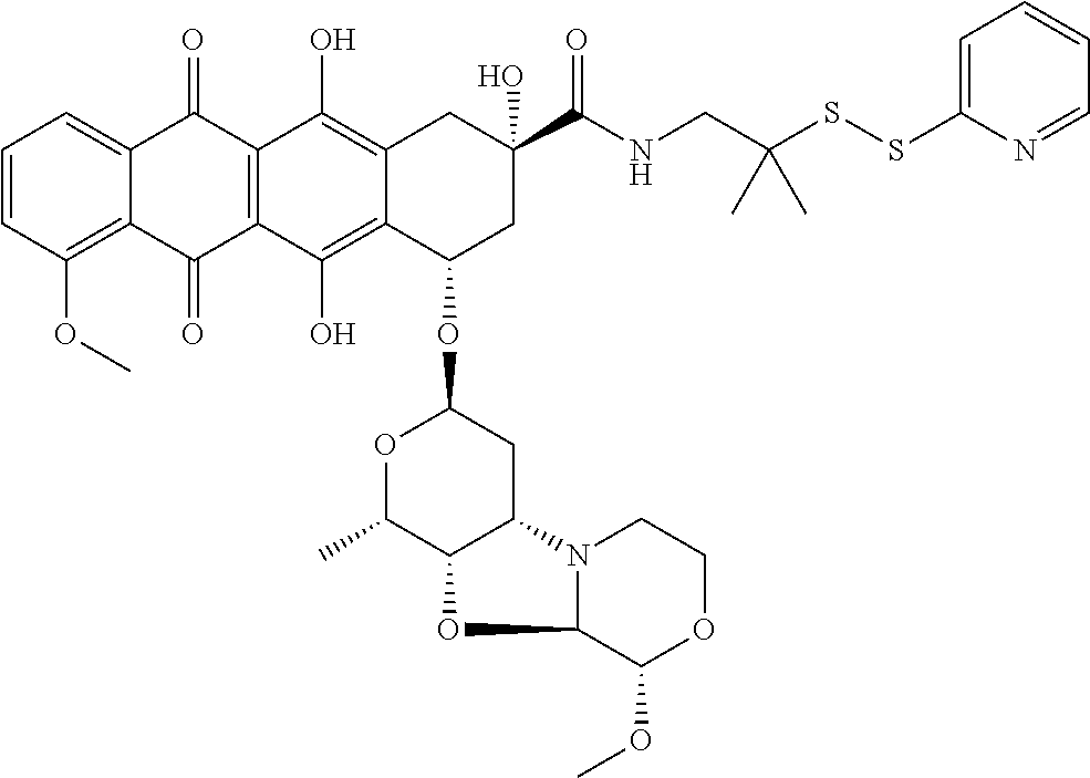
C1=CC(OC)=C2C(=C1)C(=O)C1=C(C2=O)C(O)=C2C(=C1O)CC(C(=O)NCC(C)(C)SSC1=CC=CC=N1)(O)CC2OC1OC(C)C2C(C1)N1C(O2)C(OC)OCC1
